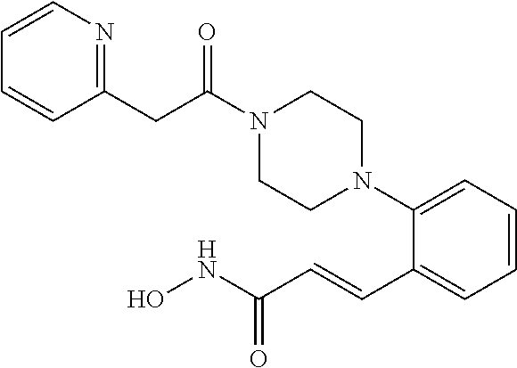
C(C(N1CCN(C2=CC=CC=C2C=CC(NO)=O)CC1)=O)C1=NC=CC=C1
